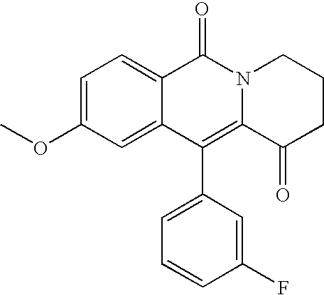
C1=C(OC)C=C2C(=C1)C(=O)N1C(=C2C2=CC=CC(F)=C2)C(=O)CCC1
